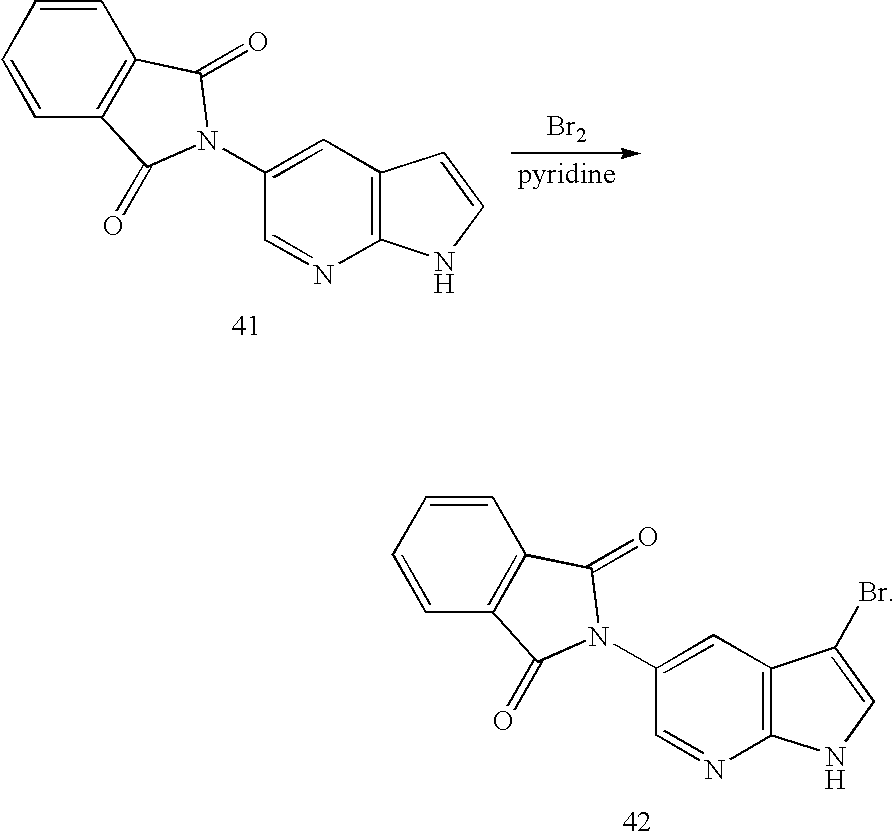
C1=C(N2C(=O)C3=C(C=CC=C3)C2=O)C=NC2=C1C(Br)=CN2.C1=C(N2C(=O)C3=C(C=CC=C3)C2=O)C=NC2=C1C=CN2.[Br2]
